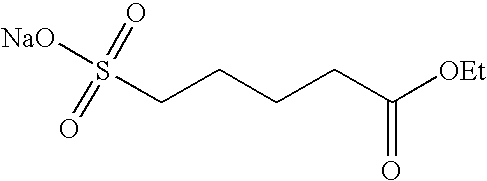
[NaO]S(CCCCC([OEt])=O)(=O)=O
